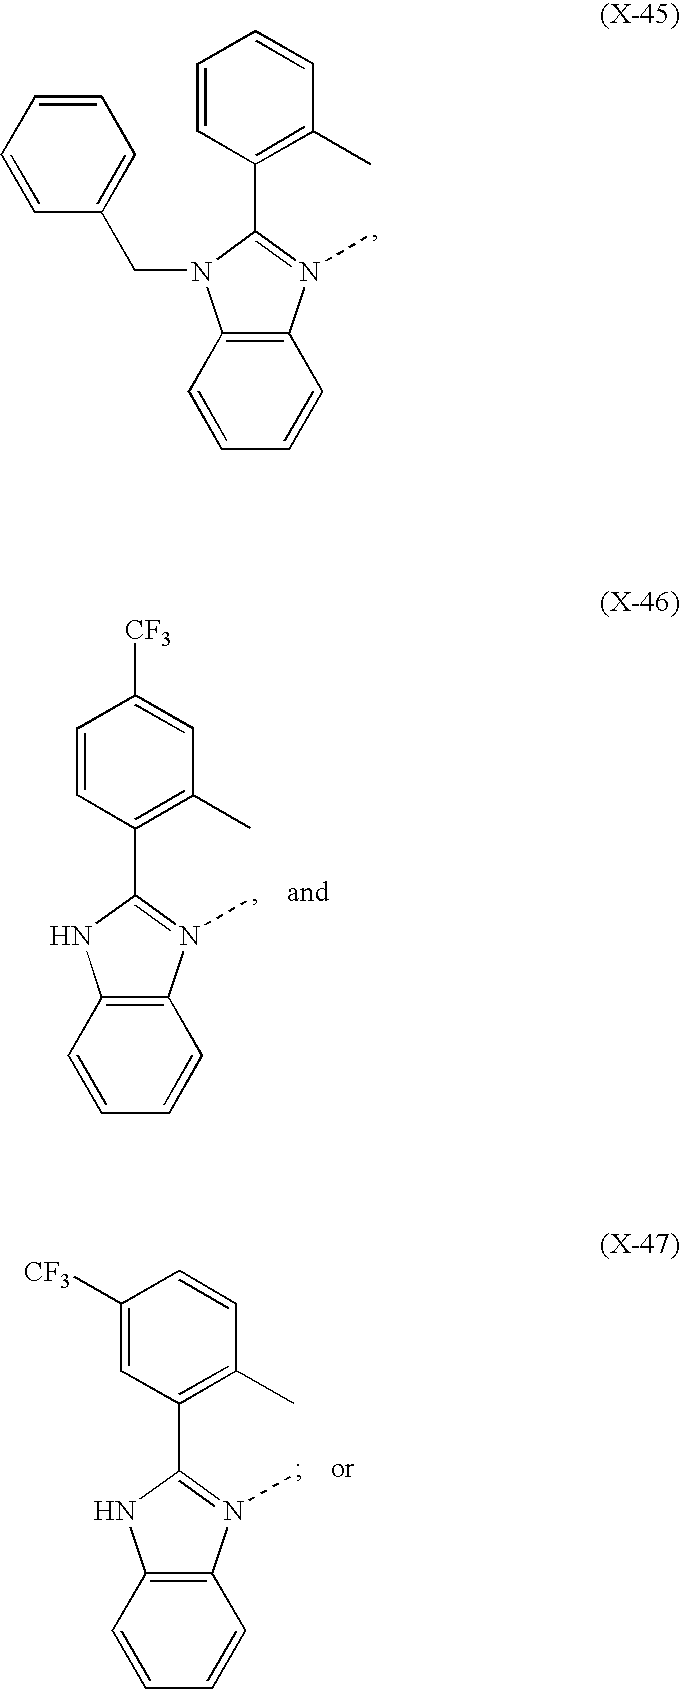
C1(C2=N(C)C3=C(N2CC2=CC=CC=C2)C=CC=C3)=C(C)C=CC=C1.C1(C2=N(C)C3=C(N2)C=CC=C3)=C(C)C=C([CF3])C=C1.C1(C2=N(C)C3=C(N2)C=CC=C3)=C(C)C=CC([CF3])=C1
